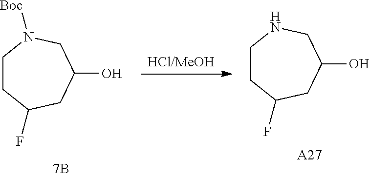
[HCl/MeOH].C1CC(F)CC(O)CN1.[A27].C1CC(F)CC(O)CN1[Boc]
